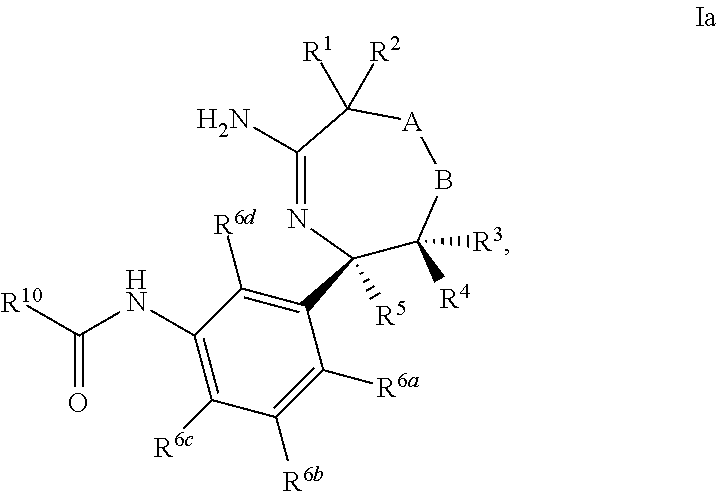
C1(NC([R10])=O)=C([R6c])C([R6b])=C([R6a])C(C2([R5])C([R4])([R3])B[A]C([R1])([R2])C(N)=N2)=C1[R6d]
